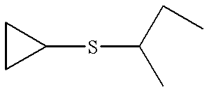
C1CC1SC(C)CC
